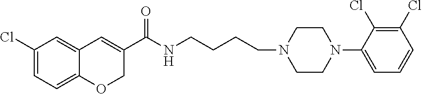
C1(Cl)=CC=C2C(=C1)C=C(C(NCCCCN1CCN(C3=CC=CC(Cl)=C3Cl)CC1)=O)CO2
